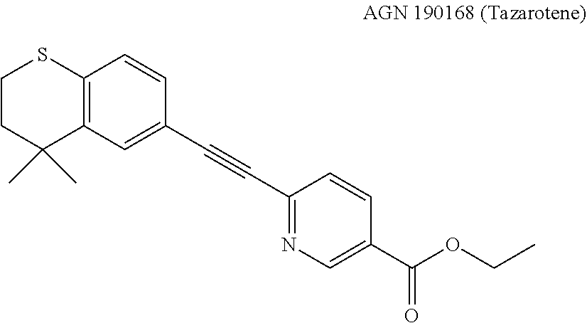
C1CC(C)(C)C2=C(S1)C=CC(C#CC1=NC=C(C(=O)OCC)C=C1)=C2
